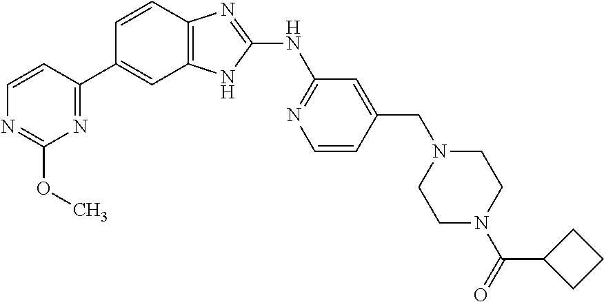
C1=CC2=C(C=C1C1=NC(OC)=NC=C1)NC(NC1=NC=CC(CN3CCN(C(=O)C4CCC4)CC3)=C1)=N2
